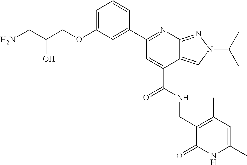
C(O)(CN)COC1=CC=CC(C2=NC3=NN(C(C)C)C=C3C(C(=O)NCC3=C(C)C=C(C)NC3=O)=C2)=C1
